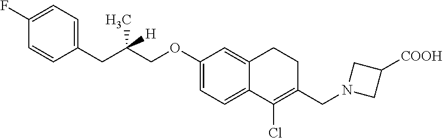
C1=C(F)C=CC(CC(COC2=CC=C3C(=C2)CCC(CN2CC([COOH])C2)=C3Cl)(C)[H])=C1
